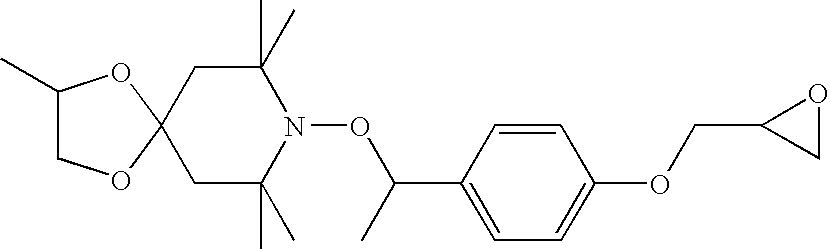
C1(C)COC2(O1)CC(C)(C)N(OC(C1=CC=C(OCC3CO3)C=C1)C)C(C)(C)C2
